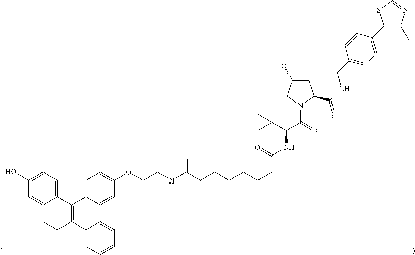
C1=CC(C(C2=CC=C(OCCNC(CCCCCCC(NC(C(=O)N3C(C(NCC4=CC=C(C5=C(C)N=CS5)C=C4)=O)CC(O)C3)C(C)(C)C)=O)=O)C=C2)=C(CC)C2=CC=CC=C2)=CC=C1O
